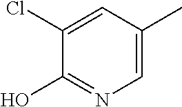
C1=C(Cl)C(O)=NC=C1C
